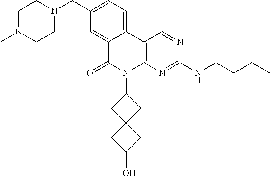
C12=C(N=C(NCCCC)N=C1)N(C1CC3(C1)CC(O)C3)C(=O)C1=CC(CN3CCN(C)CC3)=CC=C21
